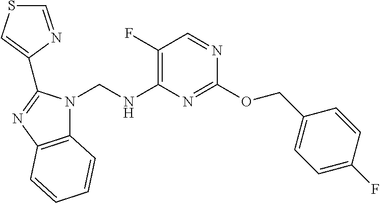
O(C1=NC(NCN2C3=C(N=C2C2=CSC=N2)C=CC=C3)=C(F)C=N1)CC1=CC=C(F)C=C1
